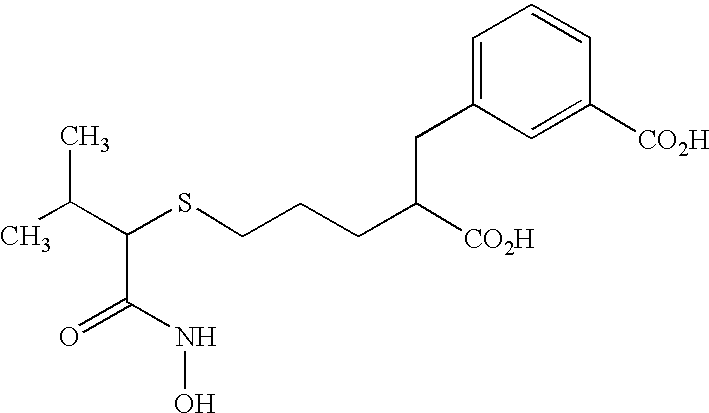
CC(C(SCCCC([CO2H])CC1=CC=CC([CO2H])=C1)C(NO)=O)C
